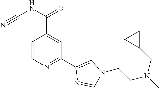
C1=CN=C(C2=CN(CCN(C)CC3CC3)C=N2)C=C1C(NC#N)=O
